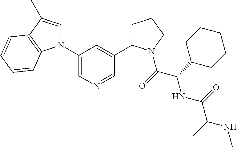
N1(C2=CN=CC(C3CCCN3C(=O)C(NC(C(C)NC)=O)C3CCCCC3)=C2)C=C(C)C2=C1C=CC=C2
